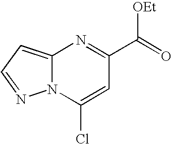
C12=CC=NN1C(Cl)=CC(C([OEt])=O)=N2
